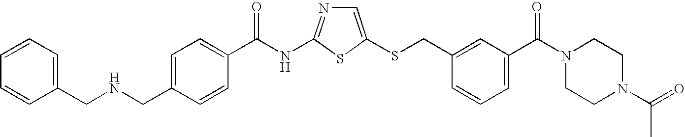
C1=C(SCC2=CC(C(N3CCN(C(=O)C)CC3)=O)=CC=C2)SC(NC(=O)C2=CC=C(CNCC3=CC=CC=C3)C=C2)=N1
